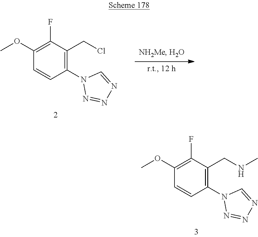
C1(F)=C(OC)C=CC(N2N=NN=C2)=C1CCl.C1(F)=C(OC)C=CC(N2N=NN=C2)=C1CNC
